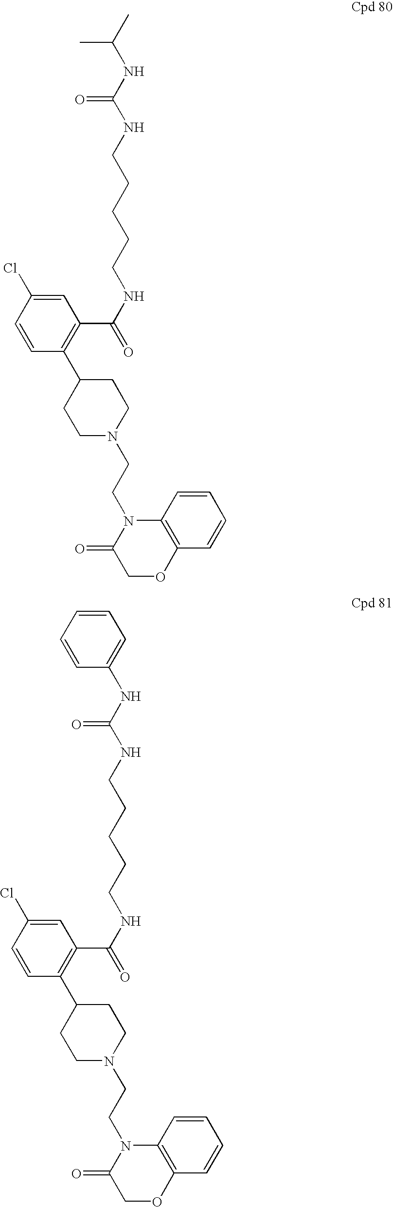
C(CCNC(C1=C(C2CCN(CCN3C(=O)COC4=C3C=CC=C4)CC2)C=CC(Cl)=C1)=O)CCNC(NC(C)C)=O.C(CCNC(C1=C(C2CCN(CCN3C(=O)COC4=C3C=CC=C4)CC2)C=CC(Cl)=C1)=O)CCNC(NC1=CC=CC=C1)=O
